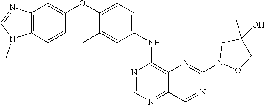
C1=NC(NC2=CC=C(OC3=CC4=C(N(C)C=N4)C=C3)C(C)=C2)=C2N=C(N3OCC(C)(O)C3)N=CC2=N1
